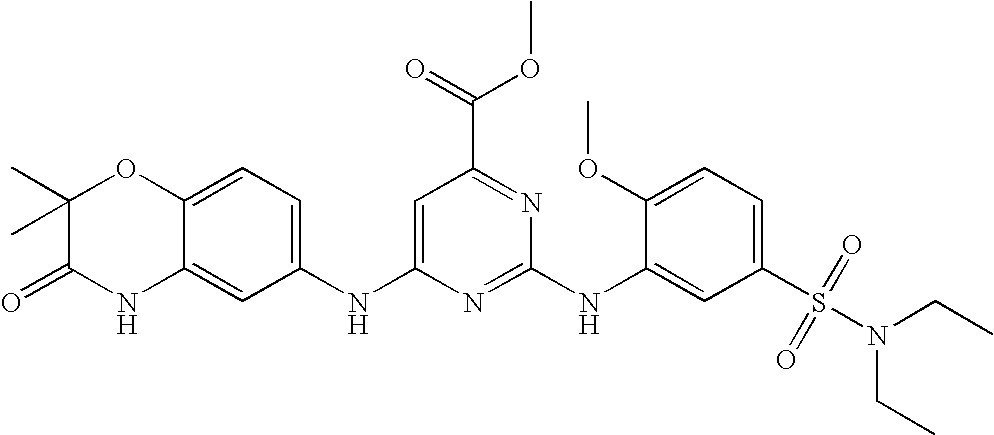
C12=CC=C(NC3=CC(C(=O)OC)=NC(NC4=CC(S(N(CC)CC)(=O)=O)=CC=C4OC)=N3)C=C1NC(=O)C(C)(C)O2
